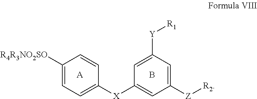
C1([R4R3NO2SO])=CC=C([X]C2=CC([Z][R2])=CC([Y][R1])=C2)C=C1.[A].B
